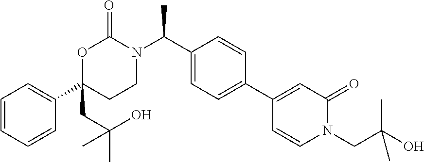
C1=CC=CC(C2(CC(C)(O)C)CCN(C(C3=CC=C(C4=CC(=O)N(CC(O)(C)C)C=C4)C=C3)C)C(=O)O2)=C1
